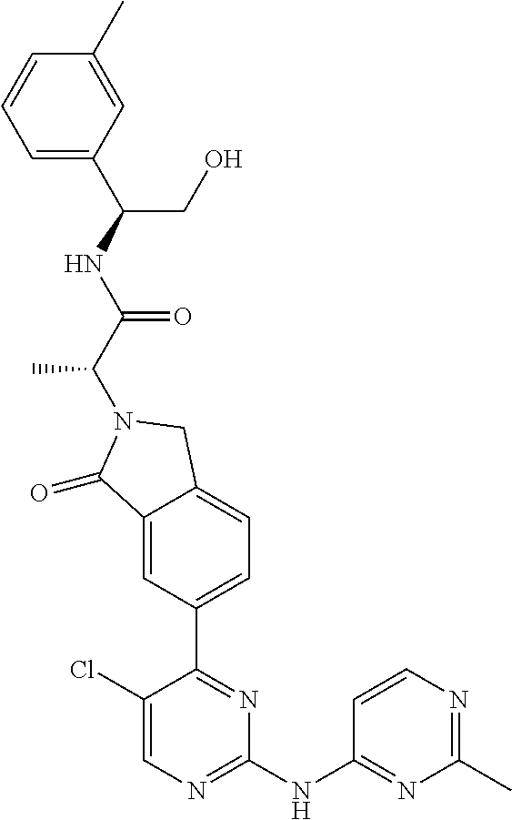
C1(=O)C2=CC(C3=NC(NC4=NC(C)=NC=C4)=NC=C3Cl)=CC=C2CN1C(C(NC(CO)C1=CC=CC(C)=C1)=O)C
